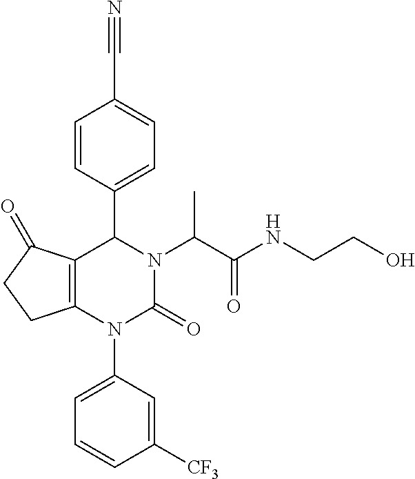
C12=C(N(C3=CC=CC([CF3])=C3)C(=O)N(C(C(NCCO)=O)C)C1C1=CC=C(C#N)C=C1)CCC2=O
